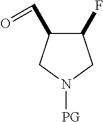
C1(F)C(C=O)CN([PG])C1
